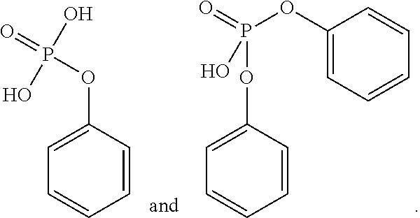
C1=CC(OP(OC2=CC=CC=C2)(=O)O)=CC=C1.C1=CC(OP(=O)(O)O)=CC=C1
